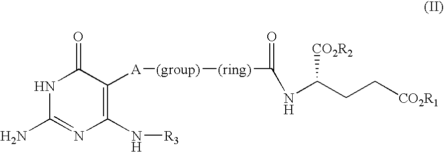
N1C(N)=NC(N[R3])=C([A][(group)][(ring)]C(NC(CC[CO2R1])[CO2R2])=O)C1=O
